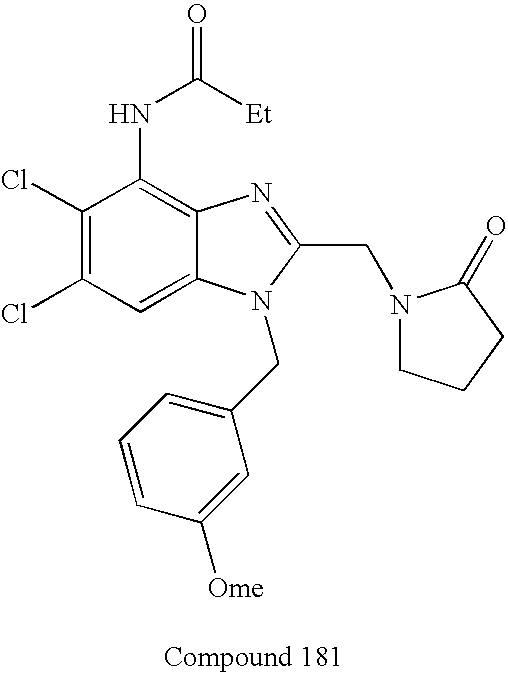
C1(Cl)=C(Cl)C=C2C(=C1NC(=O)[Et])N=C(CN1CCCC1=O)N2CC1=CC=CC([Ome])=C1
